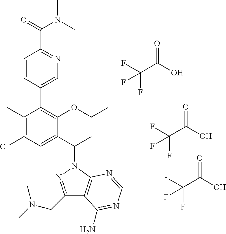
C1(CN(C)C)=NN(C(C2=CC(Cl)=C(C)C(C3=CN=C(C(=O)N(C)C)C=C3)=C2OCC)C)C2=C1C(N)=NC=N2.FC(C(O)=O)(F)F.FC(C(O)=O)(F)F.FC(C(O)=O)(F)F
